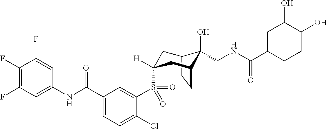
C12CCC(CC(S(C3=CC(C(NC4=CC(F)=C(F)C(F)=C4)=O)=CC=C3Cl)(=O)=O)([H])C1)C2(O)CNC(C1CCC(O)C(O)C1)=O
